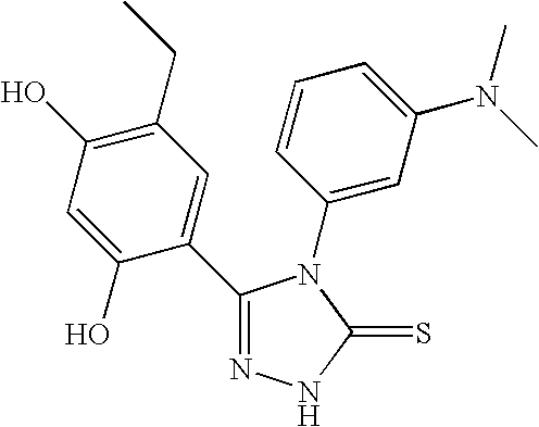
C1(C2=CC(CC)=C(O)C=C2O)=NNC(=S)N1C1=CC(N(C)C)=CC=C1
